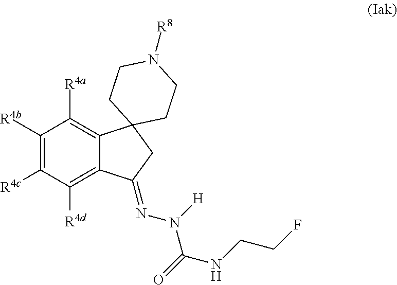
C1([R4b])=C([R4c])C([R4d])=C2C(=C1[R4a])C1(CC2=NN(C(=O)NCCF)[H])CCN([R8])CC1
